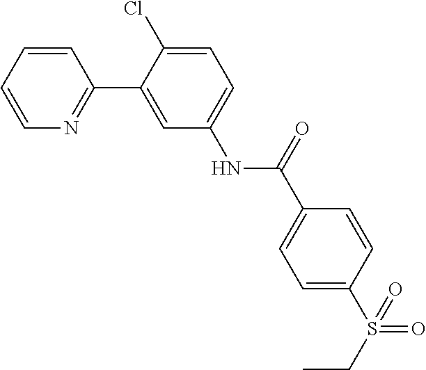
C1=CC=CN=C1C1=CC(NC(C2=CC=C(S(CC)(=O)=O)C=C2)=O)=CC=C1Cl
